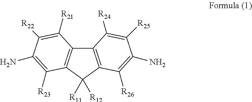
C12=C(C([R11])([R12])C3=C1C([R21])=C([R22])C(N)=C3[R23])C([R26])=C(N)C([R25])=C2[R24]
